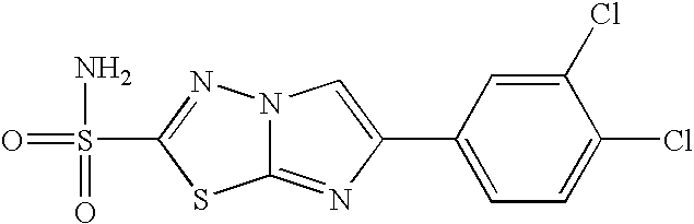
C12=NC(C3=CC=C(Cl)C(Cl)=C3)=CN1N=C(S(=O)(N)=O)S2
